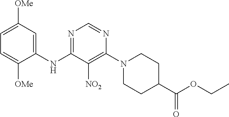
N1=C(NC2=CC([OMe])=CC=C2[OMe])C([NO2])=C(N2CCC(C(OCC)=O)CC2)N=C1
